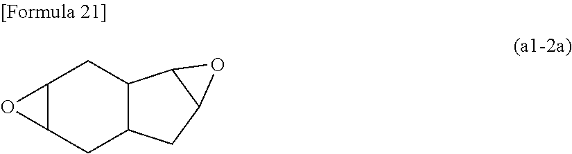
C12C(CC3C(C1)C1C(C3)O1)O2
